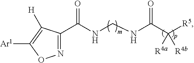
N1=C(C(NCNC(C([R5])([R4a])[R4b])=O)=O)C([H])=C([Ar1])O1
